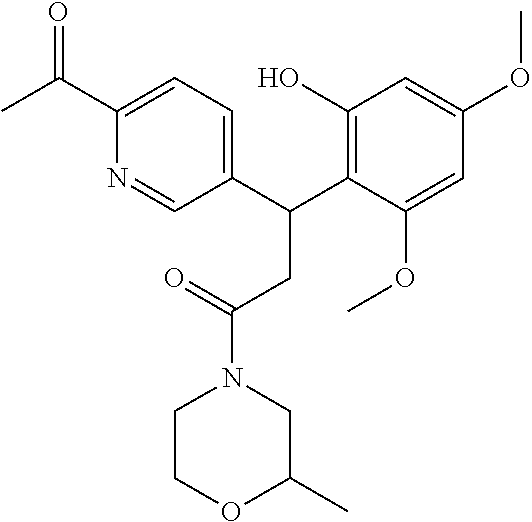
C1(C(C2=C(O)C=C(OC)C=C2OC)CC(N2CC(C)OCC2)=O)=CC=C(C(=O)C)N=C1
